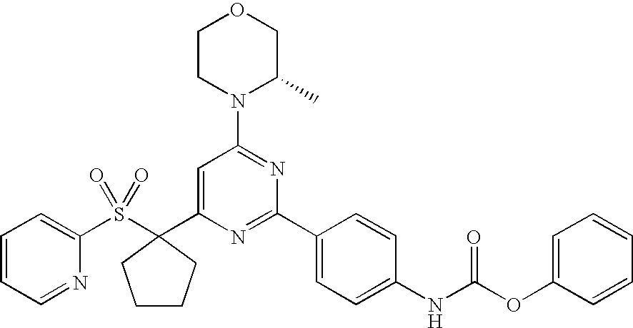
C1(S(=O)(=O)C2(C3=CC(N4C(C)COCC4)=NC(C4=CC=C(NC(OC5=CC=CC=C5)=O)C=C4)=N3)CCCC2)=CC=CC=N1
